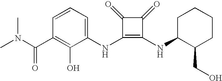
CN(C(C1=C(O)C(NC2=C(NC3C(CO)CCCC3)C(=O)C2=O)=CC=C1)=O)C
